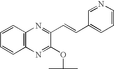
C12=C(N=C(OC(C)C)C(C=CC3=CC=CN=C3)=N1)C=CC=C2
